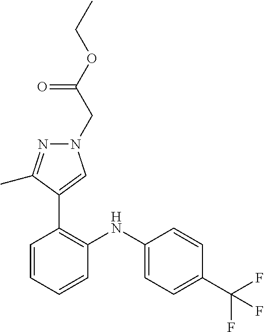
C1=CC(C(F)(F)F)=CC=C1NC1=C(C2=CN(CC(OCC)=O)N=C2C)C=CC=C1
